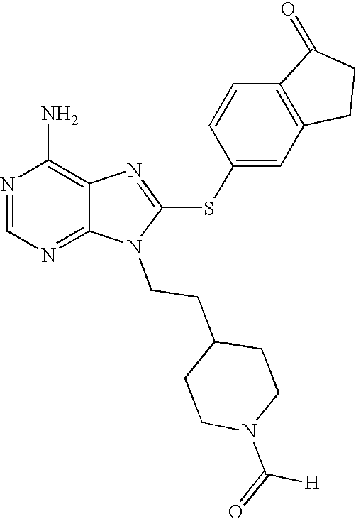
N1=CN=C2C(=C1N)N=C(SC1=CC3=C(C=C1)C(=O)CC3)N2CCC1CCN(C([H])=O)CC1
